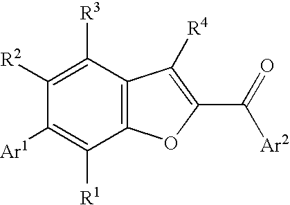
C1([Ar1])=C([R1])C2=C(C([R3])=C1[R2])C([R4])=C(C(=O)[Ar2])O2
